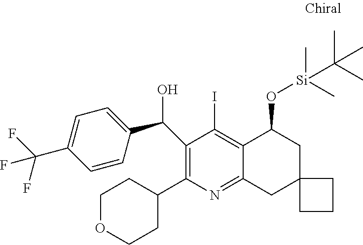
C(C1=C(C2CCOCC2)N=C2C(=C1I)C(O[Si](C)(C)C(C)(C)C)CC1(C2)CCC1)(O)C1=CC=C(C(F)(F)F)C=C1
